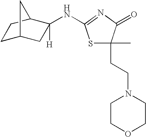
S1C(C)(CCN2CCOCC2)C(=O)N=C1NC1([H])CC2CCC1C2
